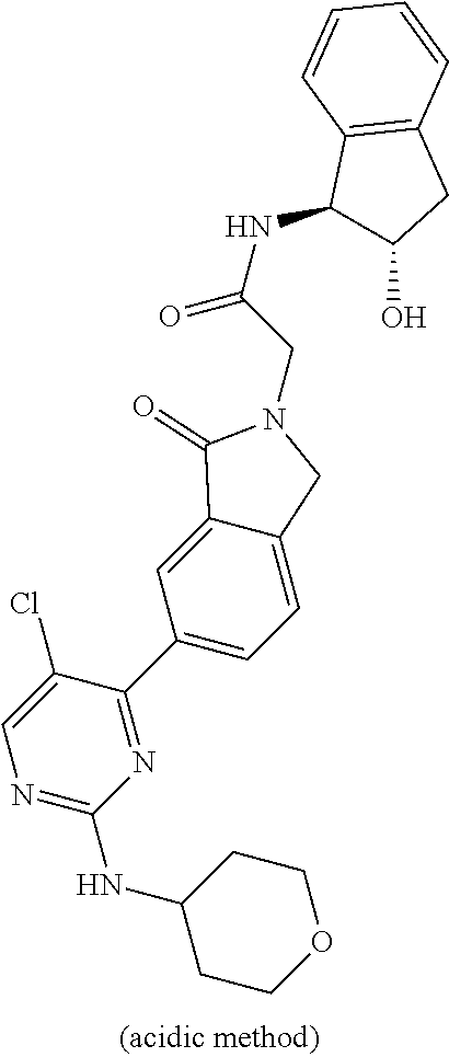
N1=C(NC2CCOCC2)N=C(C2=CC=C3C(=C2)C(=O)N(CC(=O)NC2C(O)CC4=C2C=CC=C4)C3)C(Cl)=C1
